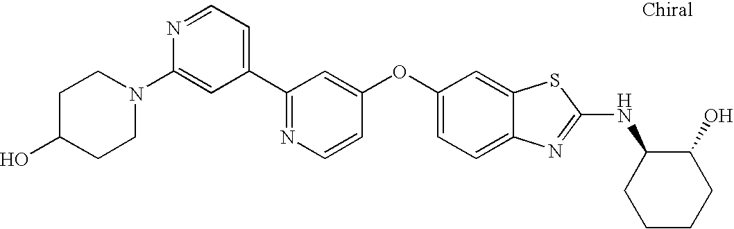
N1=C(C2=CC=NC(N3CCC(O)CC3)=C2)C=C(OC2=CC=C3C(=C2)SC(NC2CCCCC2O)=N3)C=C1
